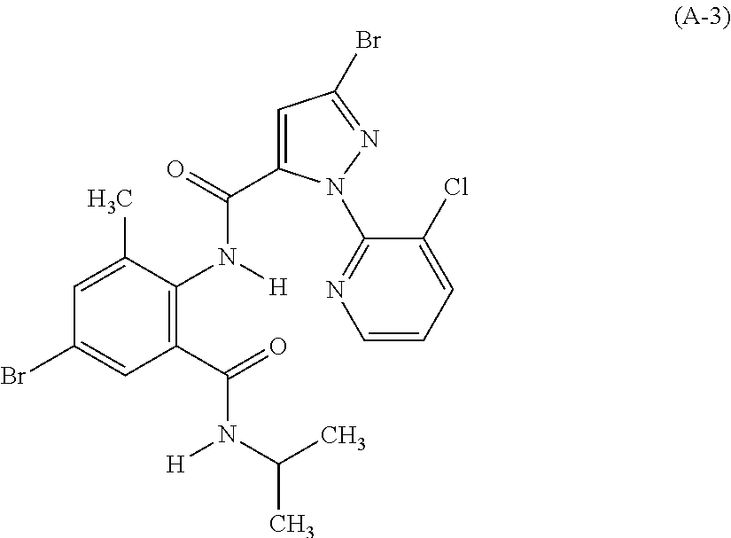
C1(C(=O)N(C(C)C)[H])=C(N(C(=O)C2=CC(Br)=NN2C2=NC=CC=C2Cl)[H])C(C)=CC(Br)=C1
